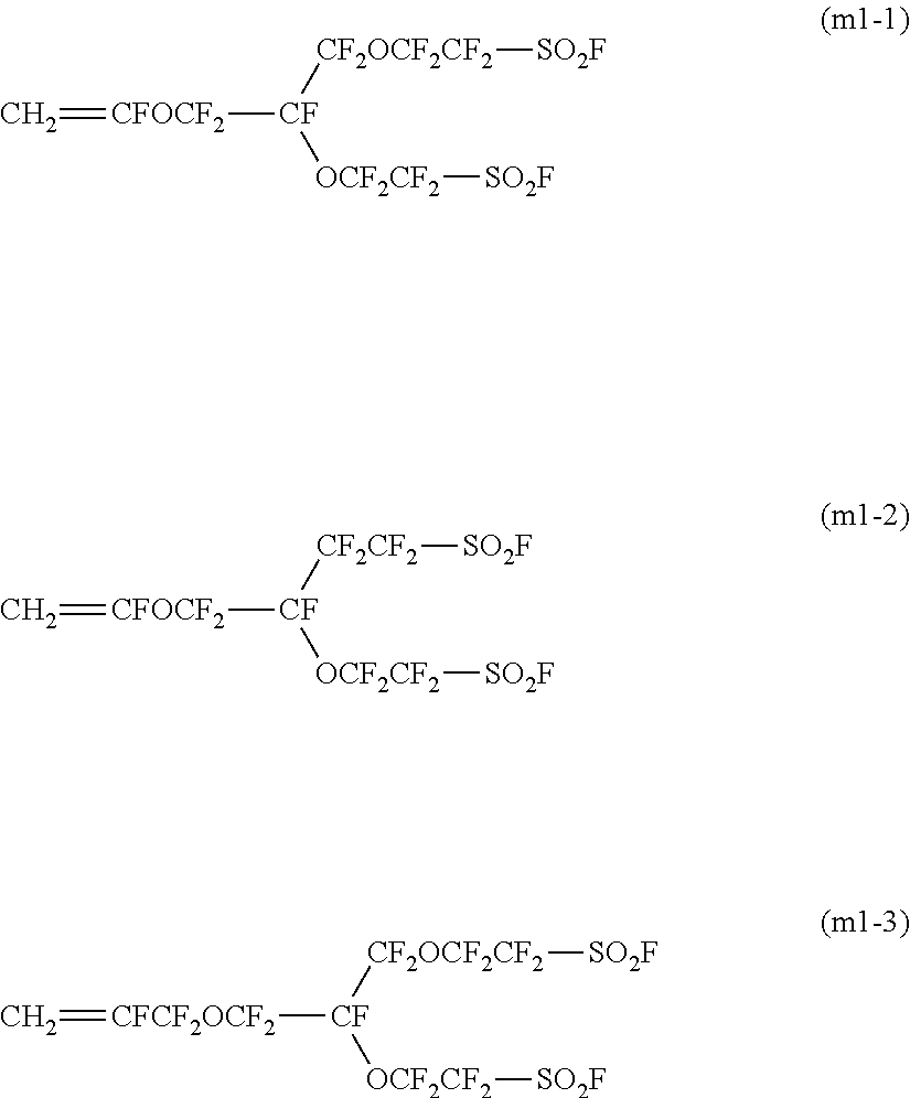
[CFOCF2]([CF]([CF2OCF2CF2][SO2F])[OCF2CF2][SO2F])=C.[CFOCF2]([CF]([CF2CF2][SO2F])[OCF2CF2][SO2F])=C.[CFCF2OCF2]([CF]([CF2OCF2CF2][SO2F])[OCF2CF2][SO2F])=C
